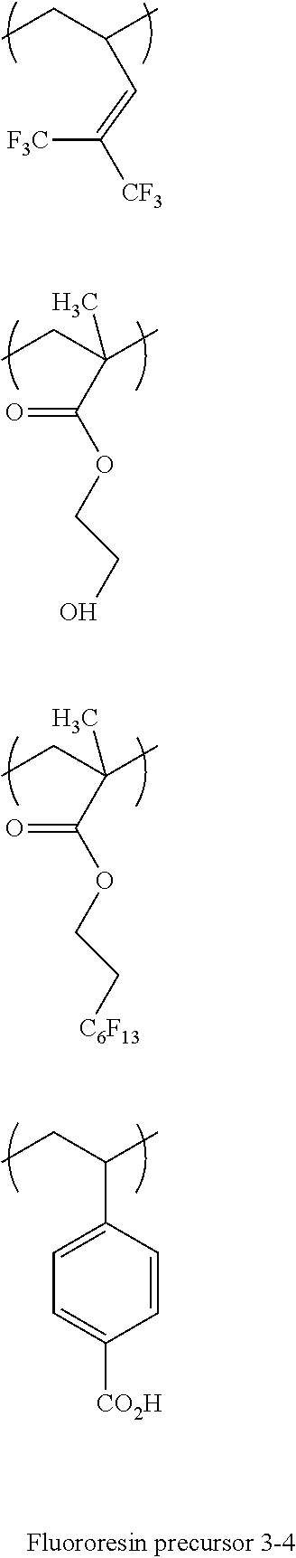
C(=CC(C)CC)([F3C])[CF3].O=C(C(C)(C)CC)OCCO.O=C(C(C)(C)CC)OCC[C6F13].C(C)(CC)C1=CC=C([CO2H])C=C1
